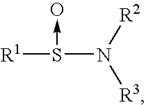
[R1]S(N([R3])[R2])->O
